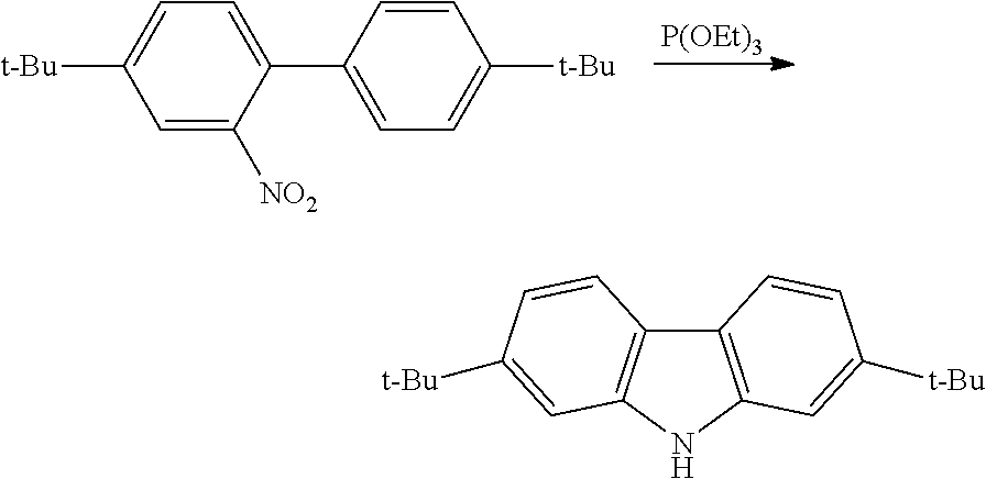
[P(OEt)3].[t-Bu]C1=CC=C(C2=CC=C([t-Bu])C=C2)C([NO2])=C1.C12=C(NC3=C1C=CC([t-Bu])=C3)C=C([t-Bu])C=C2
